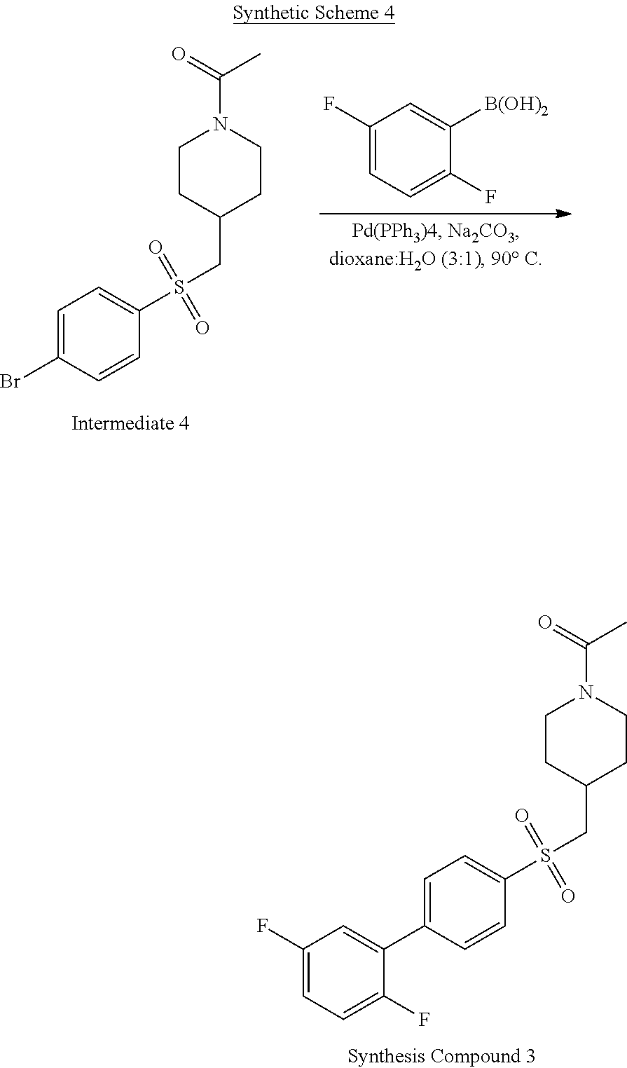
C1=C(F)C=C([B(OH)2])C(F)=C1.C1CC(CS(C2=CC=C(Br)C=C2)(=O)=O)CCN1C(=O)C.C1CC(CS(C2=CC=C(C3=CC(F)=CC=C3F)C=C2)(=O)=O)CCN1C(=O)C
